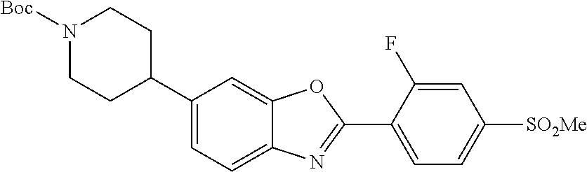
N1([Boc])CCC(C2=CC=C3C(=C2)OC(C2=CC=C([SO2Me])C=C2F)=N3)CC1
